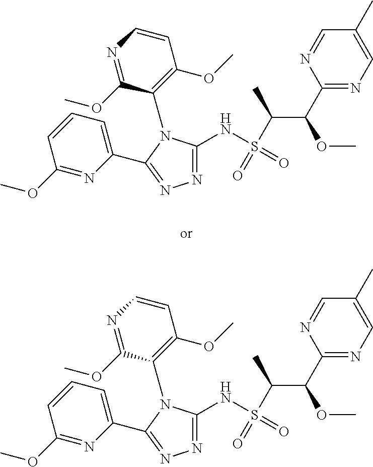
C1(OC)=NC(C2=NN=C(NS(=O)(C(C(OC)C3=NC=C(C)C=N3)C)=O)N2C2=C(OC)C=CN=C2OC)=CC=C1.C1(OC)=NC(C2=NN=C(NS(=O)(C(C(OC)C3=NC=C(C)C=N3)C)=O)N2C2=C(OC)C=CN=C2OC)=CC=C1
